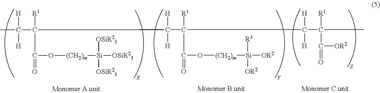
CC(C([R1])(C(=O)O[(CH2)m][Si]([OSiR23])([OSiR23])[OSiR23])C(C(C([H])([H])C([R1])(C([OR2])=O)C)([R1])C(=O)O[(CH2)m][Si]([R3])([OR2])[OR2])([H])[H])([H])[H]
